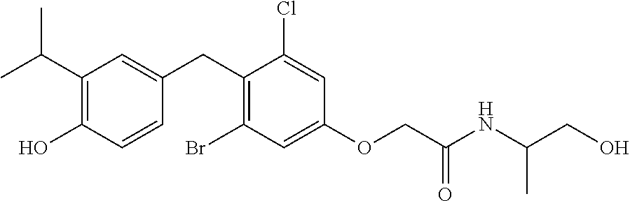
C1(CC2=CC(C(C)C)=C(O)C=C2)=C(Br)C=C(OCC(NC(CO)C)=O)C=C1Cl
